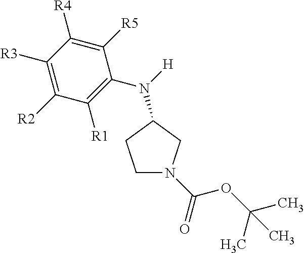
C1([R5])=C([R4])C([R3])=C([R2])C([R1])=C1N([H])C1CN(C(=O)OC(C)(C)C)CC1
